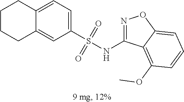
C12=CC=C(S(NC3=NOC4=CC=CC(OC)=C34)(=O)=O)C=C1CCCC2
